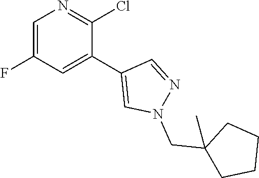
C1=C(F)C=C(C2=CN(CC3(C)CCCC3)N=C2)C(Cl)=N1
